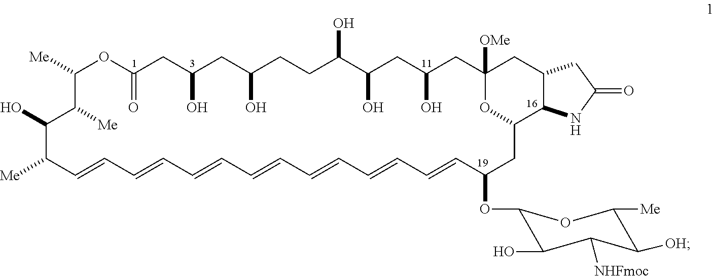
C1([Me])OC(=O)CC(O)CC(O)CCC(O)C(O)CC(O)CC2([OMe])CC3C(C(CC(OC4OC([Me])C([OH])C([NHFmoc])C4O)C=CC=CC=CC=CC=CC=CC=CC([Me])C(O)C1[Me])O2)NC(=O)C3
